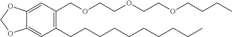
C12=CC(COCCOCCOCCCC)=C(CCCCCCCCCC)C=C1OCO2
